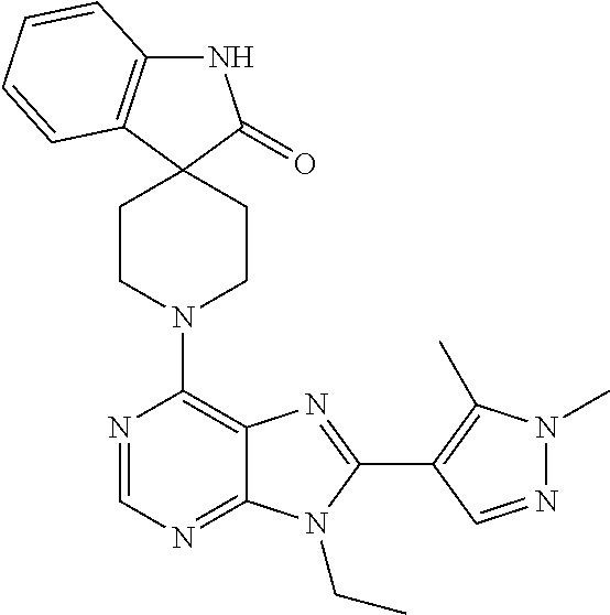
N1C2=C(C3(C1=O)CCN(C1=C4C(=NC=N1)N(CC)C(C1=C(C)N(C)N=C1)=N4)CC3)C=CC=C2
